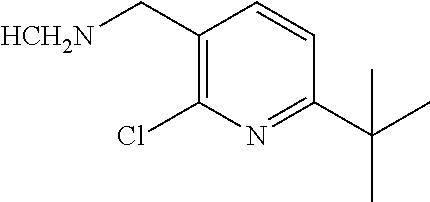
C1(C[HCH2N])=C(Cl)N=C(C(C)(C)C)C=C1
